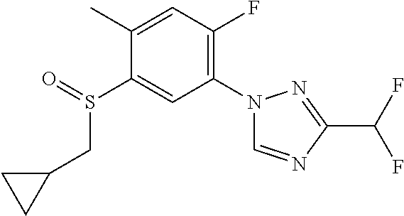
C1(C)=CC(F)=C(N2C=NC(C(F)F)=N2)C=C1S(CC1CC1)=O
